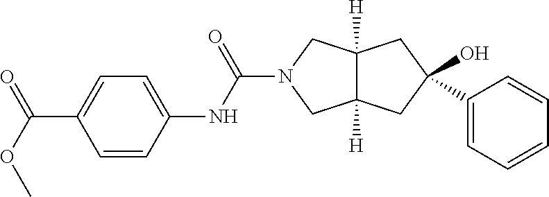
OC1(C2=CC=CC=C2)CC2([H])C([H])(CN(C(NC3=CC=C(C(=O)OC)C=C3)=O)C2)C1
